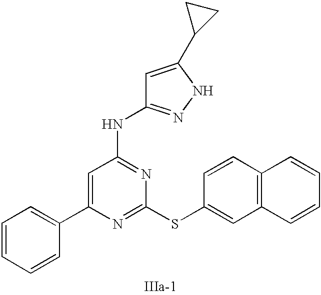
C1=C(C2=CC=CC=C2)N=C(SC2=CC3=C(C=C2)C=CC=C3)N=C1NC1=NNC(C2CC2)=C1
